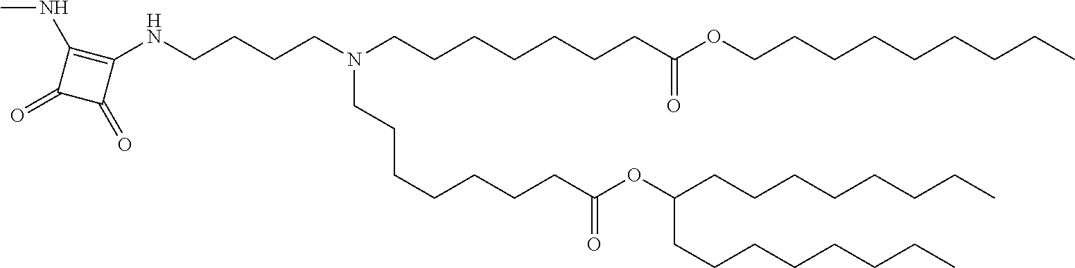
C(CC)CCCCCC(OC(CCCCCCCN(CCCCCCCC(OCCCCCCCCC)=O)CCCCNC1=C(NC)C(=O)C1=O)=O)CCCCCCCC
